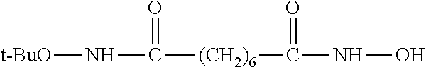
[t-BuO]NC(=O)[(CH2)6]C(NO)=O
